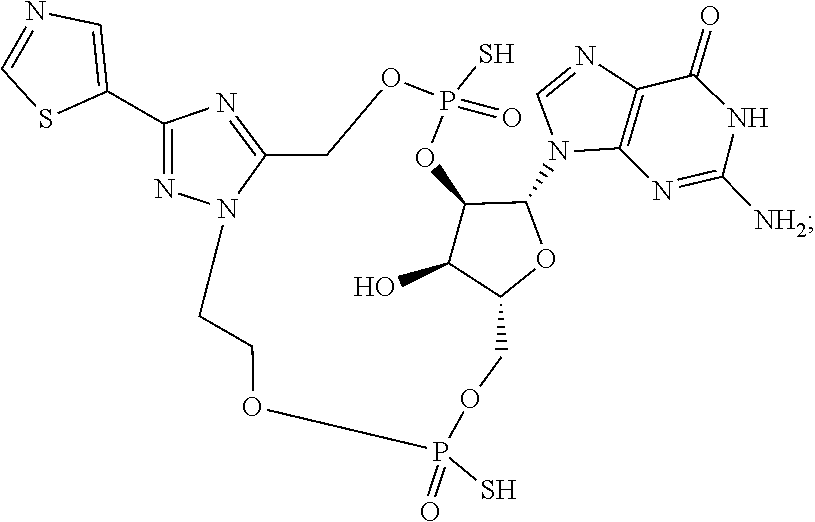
C1=NC2=C(N1C1C3C(O)C(COP(S)(=O)OCCN4C(=NC(C5=CN=CS5)=N4)COP(S)(=O)O3)O1)N=C([NH2])NC2=O
